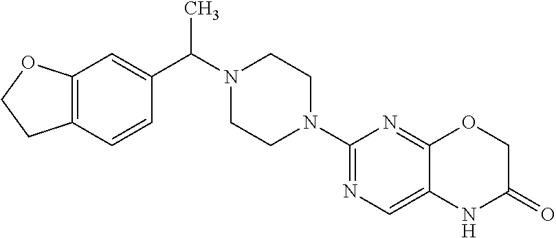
C12=C(C=C(C(N3CCN(C4=NC=C5C(=N4)OCC(=O)N5)CC3)C)C=C1)OCC2
